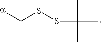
[a]CSSC(C)(C)C
